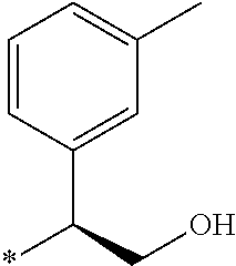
C1=CC(C(CO)*)=CC(C)=C1
